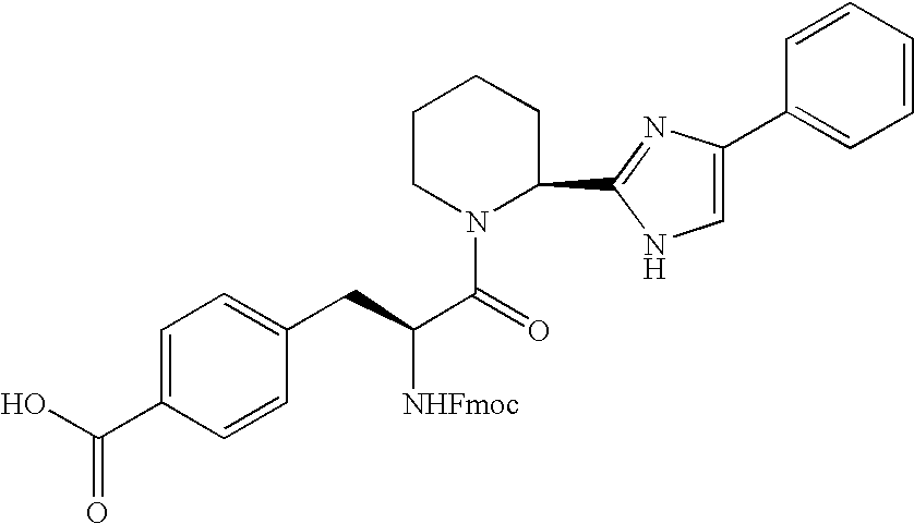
C1=C(C(O)=O)C=CC(CC(C(=O)N2C(C3=NC(C4=CC=CC=C4)=CN3)CCCC2)[NHFmoc])=C1
